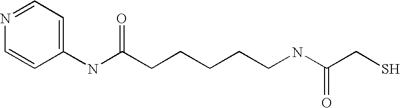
N1=CC=C(NC(CCCCCNC(CS)=O)=O)C=C1
